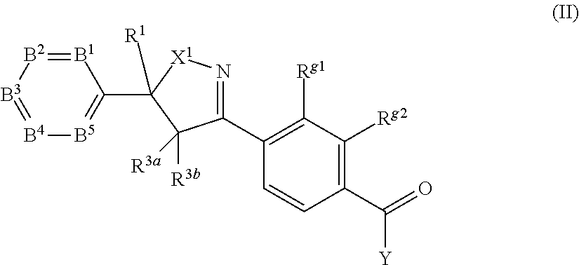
[B1]1=[B2][B3]=[B4][B5]=C1C1([R1])[X1]N=C(C2=C([Rg1])C([Rg2])=C(C(=O)[Y])C=C2)C1([R3a])[R3b]
